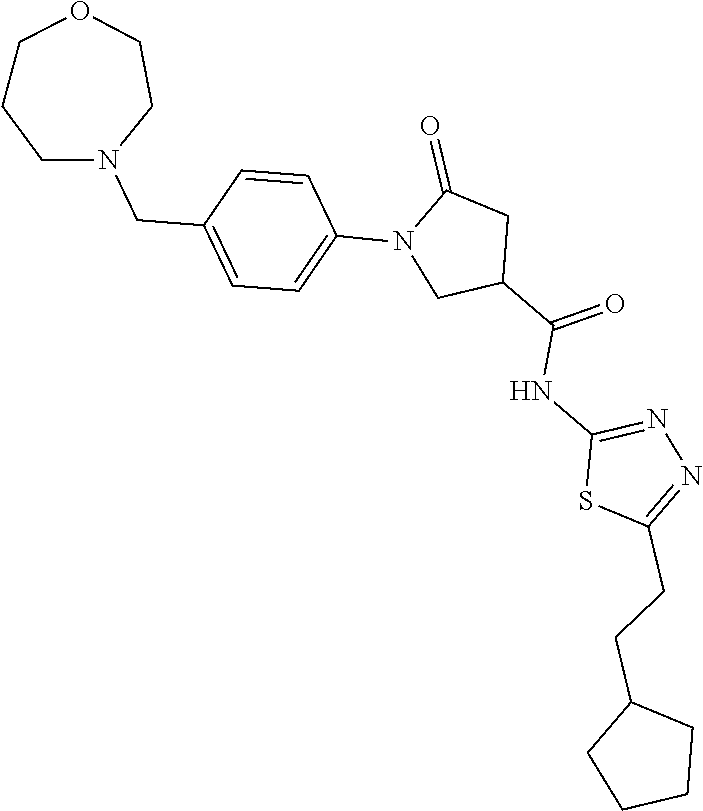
C1CCN(CC2=CC=C(N3CC(C(=O)NC4=NN=C(CCC5CCCC5)S4)CC3=O)C=C2)CCO1
